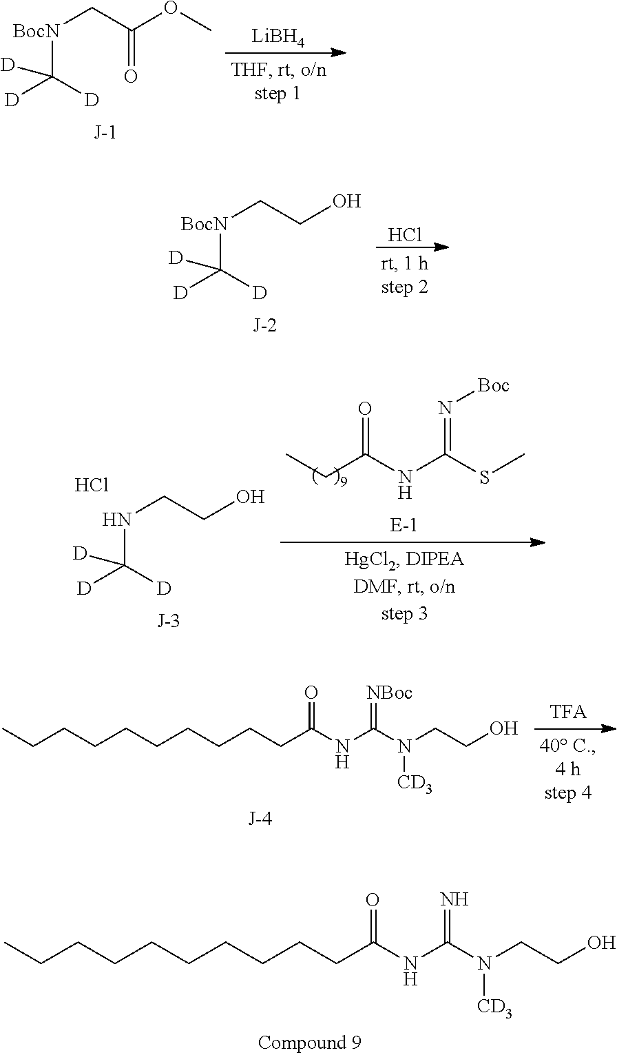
[BocN](C([D])([D])[D])CC(=O)OC.[LiBH4].[BocN](C([D])([D])[D])CCO.Cl.O=C(CC)NC(=N[Boc])SC.N(C([D])([D])[D])CCO.Cl.CCCCCCCCCCC(NC(N([CD3])CCO)=[NBoc])=O.CCCCCCCCCCC(NC(N([CD3])CCO)=N)=O
